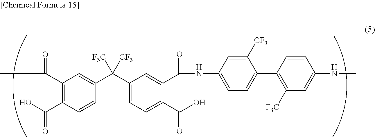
C1=C(C(O)=O)C(C(=O)NC2=CC=C(C3=C([F3C])C=C(NC)C=C3)C([CF3])=C2)=CC(C(C2=CC(C(=O)C)=C(C(O)=O)C=C2)([F3C])[CF3])=C1
